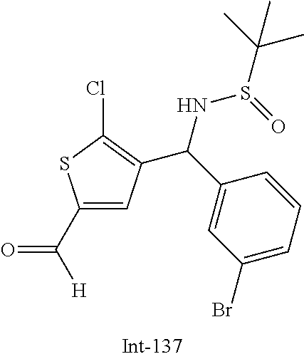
C([H])(=O)C1=CC(C(C2=CC(Br)=CC=C2)NS(C(C)(C)C)=O)=C(Cl)S1
